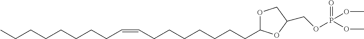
CCCCCCCCC=CCCCCCCCC1OCC(COP(OC)(OC)=O)O1
